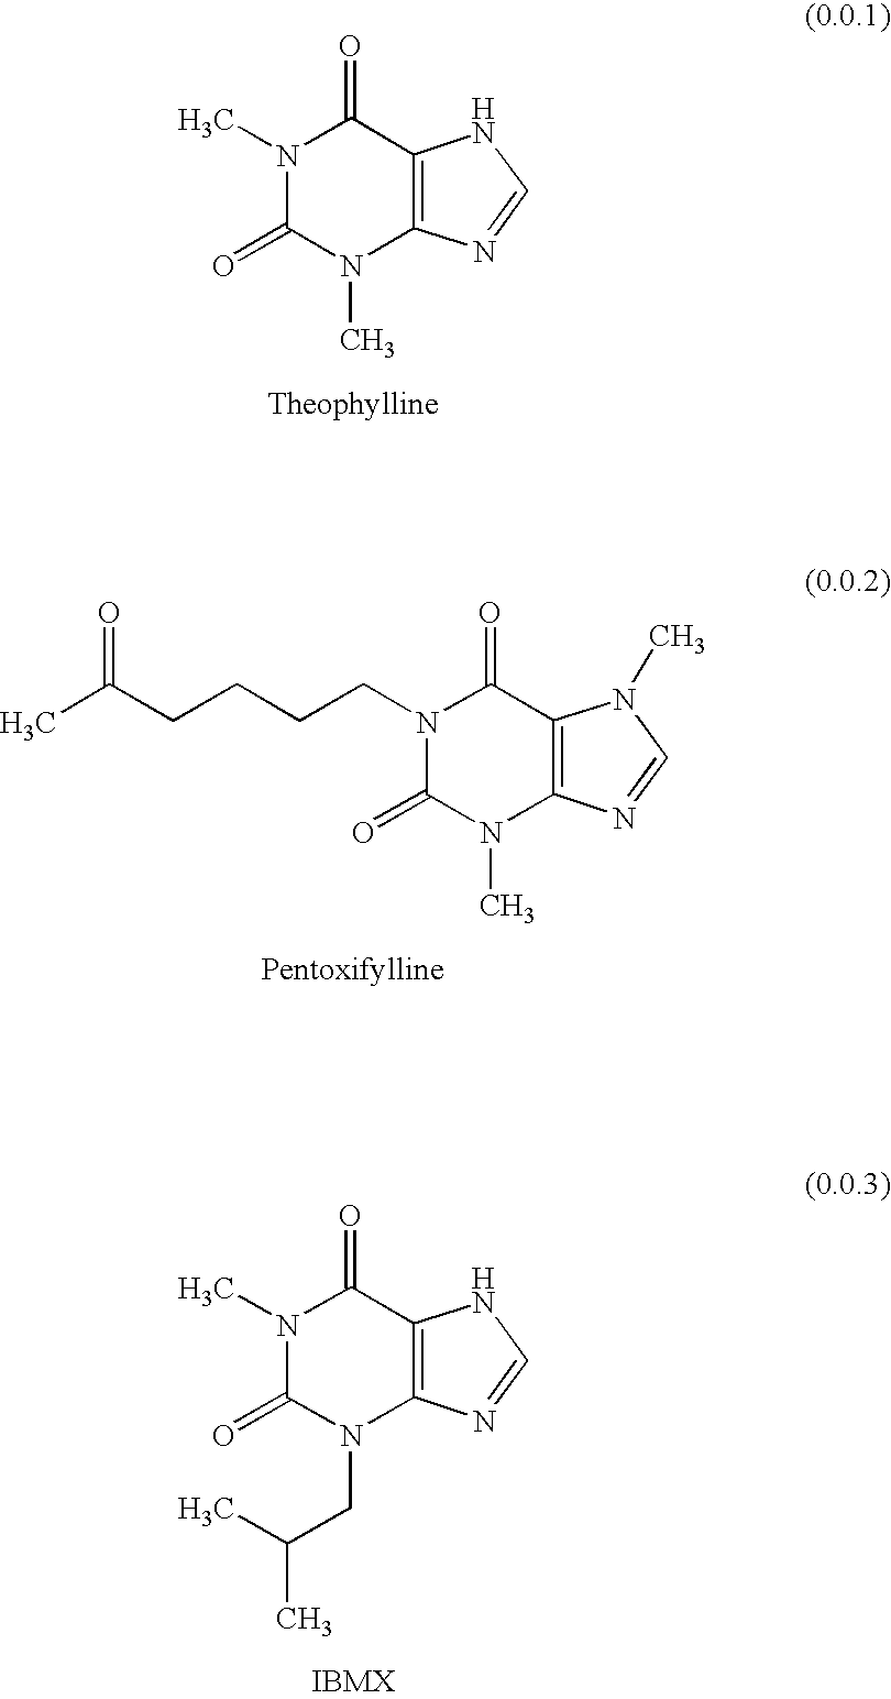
N1(C)C(=O)N(C)C2=C(C1=O)NC=N2.N1(CCCCC(C)=O)C(=O)N(C)C2=C(C1=O)N(C)C=N2.N1(C)C(=O)N(CC(C)C)C2=C(C1=O)NC=N2
